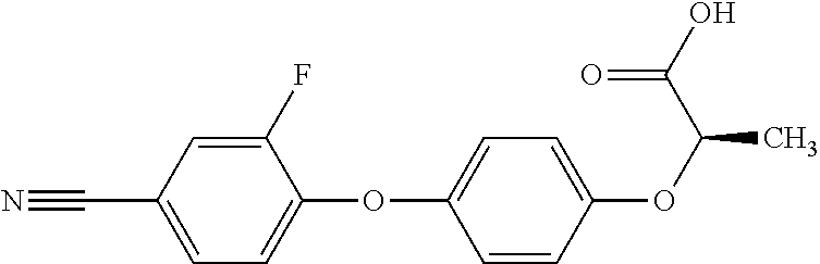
C1(F)=CC(C#N)=CC=C1OC1=CC=C(OC(C(=O)O)C)C=C1
